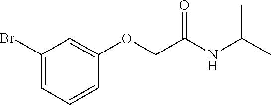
C1(Br)=CC=CC(OCC(NC(C)C)=O)=C1
